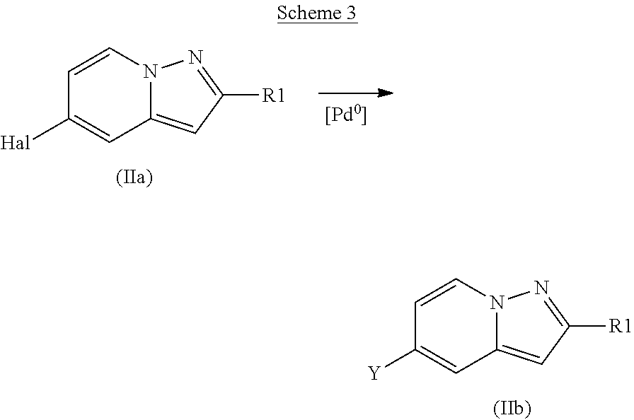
C1=CN2C(=CC([R1])=N2)C=C1[Hal].C1=CN2C(=CC([R1])=N2)C=C1[Y]
